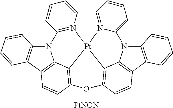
N12C3=C(C4=C1C1=C(C=C4)OC4=C5C6=C(C7=C(N6C6=CC=CC=N6[Pt]15N1=C2C=CC=C1)C=CC=C7)C=C4)C=CC=C3.[PtNON]
